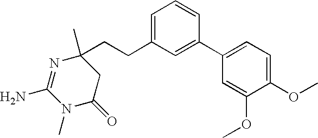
N1(C)C(=O)CC(C)(CCC2=CC=CC(C3=CC=C(OC)C(OC)=C3)=C2)N=C1N
